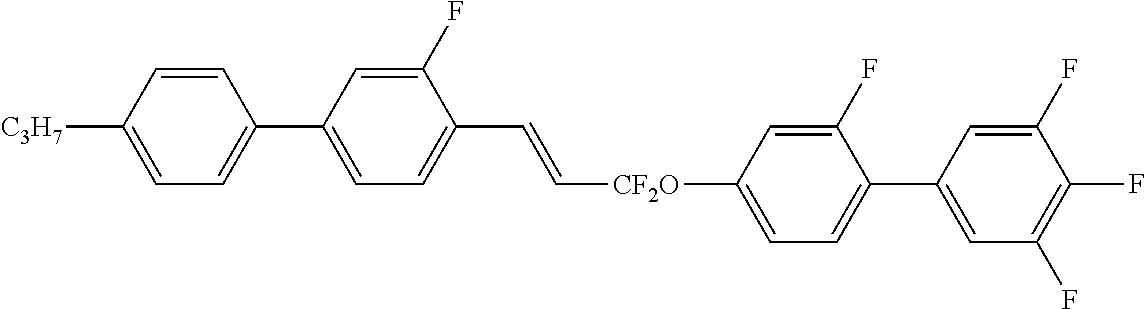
C1=CC([C3H7])=CC=C1C1=CC=C(C=C[CF2O]C2=CC=C(C3=CC(F)=C(F)C(F)=C3)C(F)=C2)C(F)=C1
